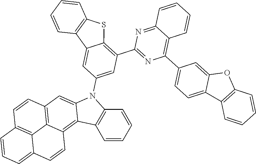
C12=NC(C3=C4C(=CC(N5C6=CC7=C8C(=C6C6=C5C=CC=C6)C=CC5=CC=CC(=C85)C=C7)=C3)C3=C(S4)C=CC=C3)=NC(C3=CC=C4C(=C3)OC3=C4C=CC=C3)=C1C=CC=C2
